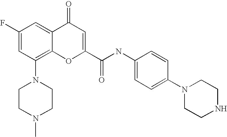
N1(C2=C3C(=CC(F)=C2)C(=O)C=C(C(NC2=CC=C(N4CCNCC4)C=C2)=O)O3)CCN(C)CC1
